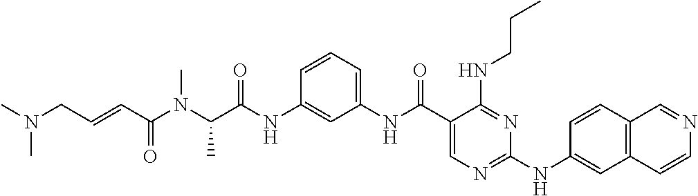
C1(C(NC2=CC=CC(NC(C(N(C(C=CCN(C)C)=O)C)C)=O)=C2)=O)=CN=C(NC2=CC3=C(C=C2)C=NC=C3)N=C1NCCC
